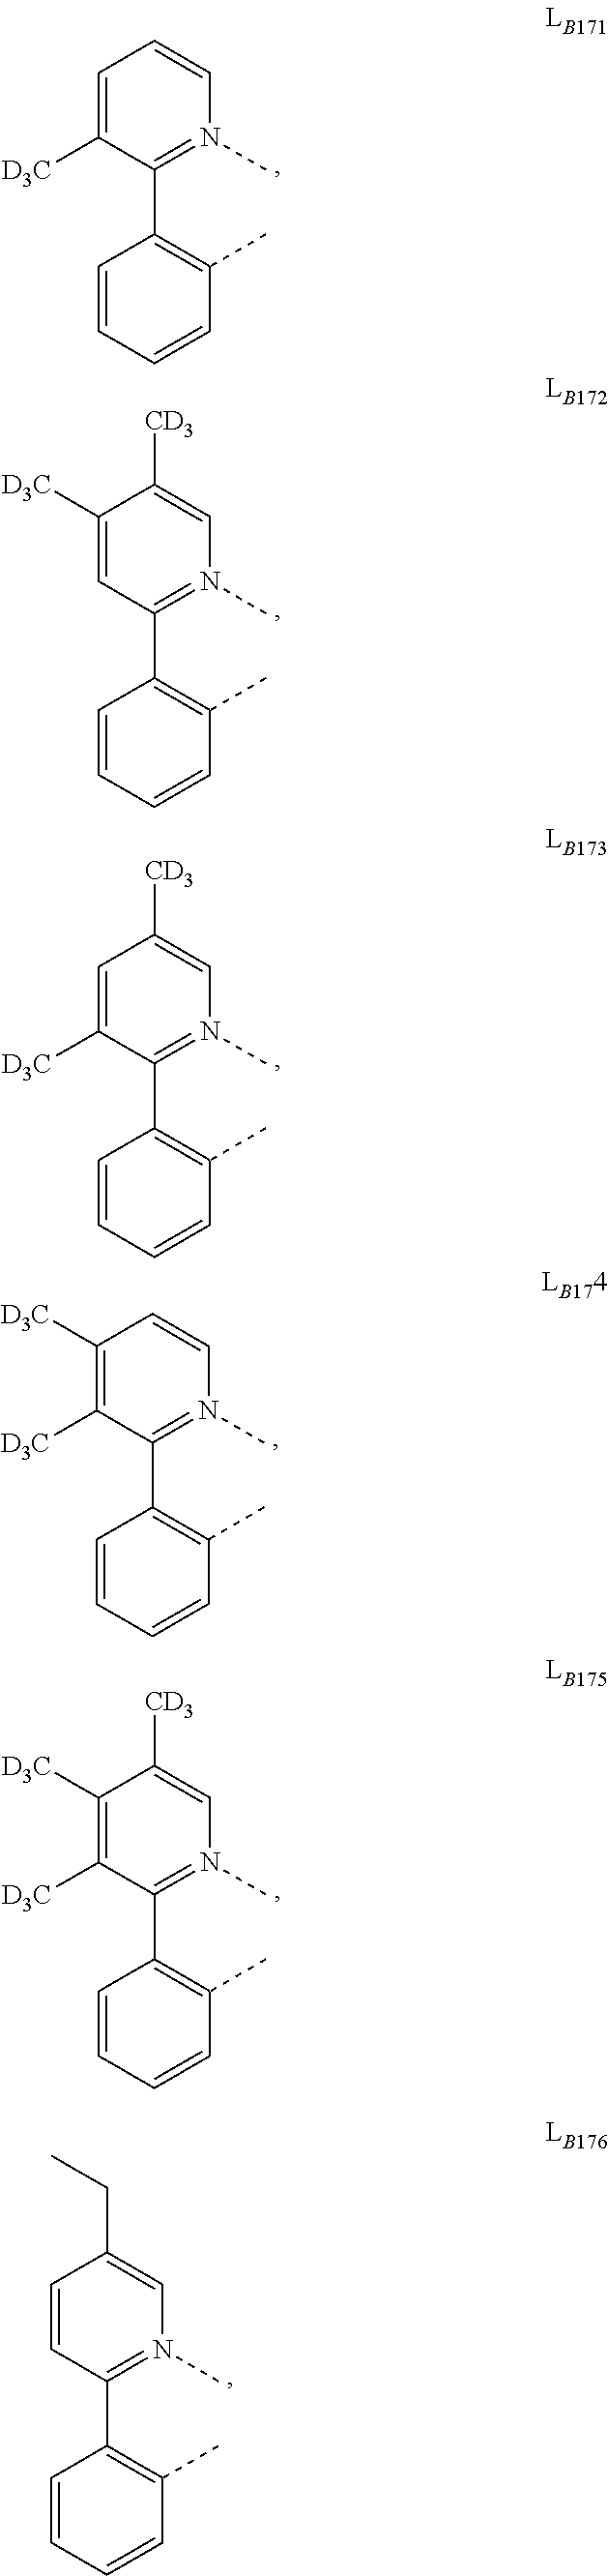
C1=C([D3C])C(C2=C(C)C=CC=C2)=N(C)C=C1.C1([D3C])=CC(C2=C(C)C=CC=C2)=N(C)C=C1[CD3].C1=C([D3C])C(C2=C(C)C=CC=C2)=N(C)C=C1[CD3].C1([D3C])=C([D3C])C(C2=C(C)C=CC=C2)=N(C)C=C1.C1([D3C])=C([D3C])C(C2=C(C)C=CC=C2)=N(C)C=C1[CD3].C1=CC(C2=C(C)C=CC=C2)=N(C)C=C1CC
